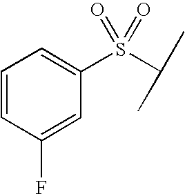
C1(S(C(C)C)(=O)=O)=CC=CC(F)=C1
